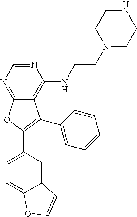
C12=NC=NC(NCCN3CCNCC3)=C1C(C1=CC=CC=C1)=C(C1=CC=C3C(=C1)C=CO3)O2
